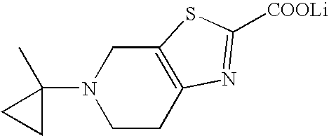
C12=C(CCN(C3(C)CC3)C1)N=C([COOLi])S2
